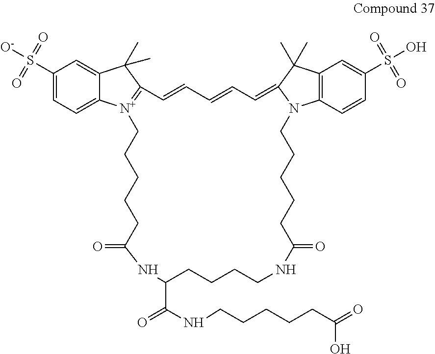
C1(S([O-])(=O)=O)=CC=C2C(=C1)C(C)(C)C1=[N+]2CCCCCC(=O)NC(C(=O)NCCCCCC(O)=O)CCCCNC(=O)CCCCCN2C3=C(C(C)(C)C2=CC=CC=C1)C=C(S(O)(=O)=O)C=C3
